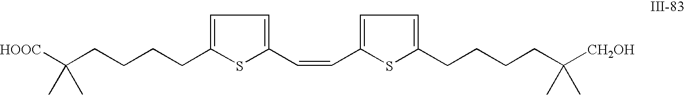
C(CCCC1=CC=C(C=CC2=CC=C(CCCCC([CH2OH])(C)C)S2)S1)C([HOOC])(C)C
